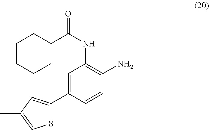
S1C(C2=CC(NC(=O)C3CCCCC3)=C(N)C=C2)=CC(C)=C1
